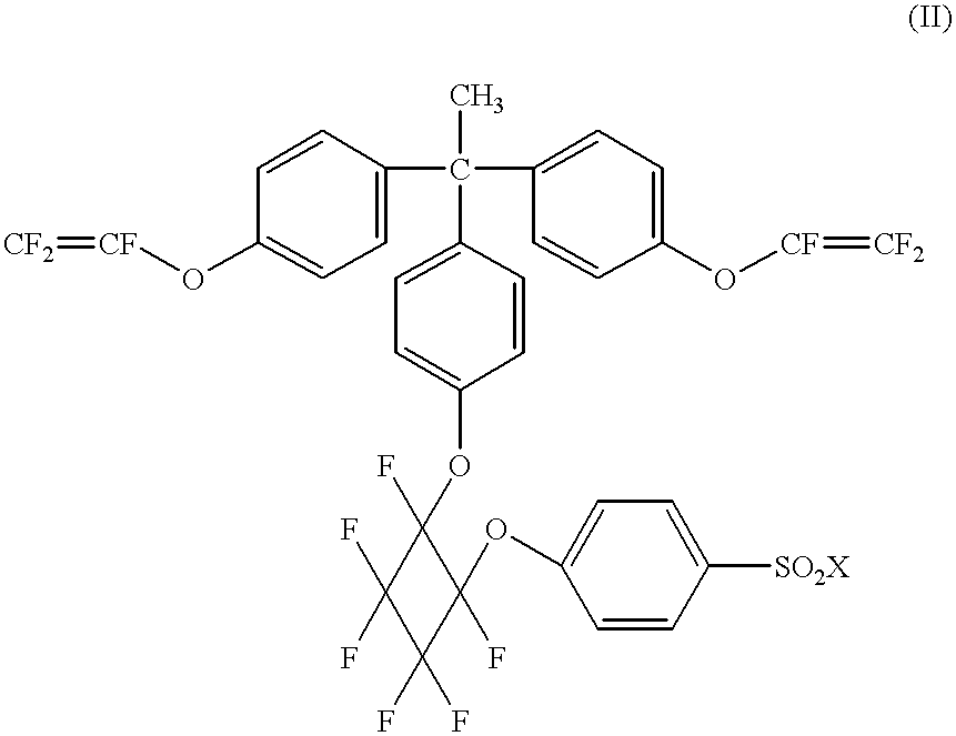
[CF2]=[CF]OC1=CC=C(C(C2=CC=C(O[CF]=[CF2])C=C2)(C2=CC=C(OC3(F)C(F)(F)C(F)(F)C3(F)OC3=CC=C([SO2X])C=C3)C=C2)C)C=C1
